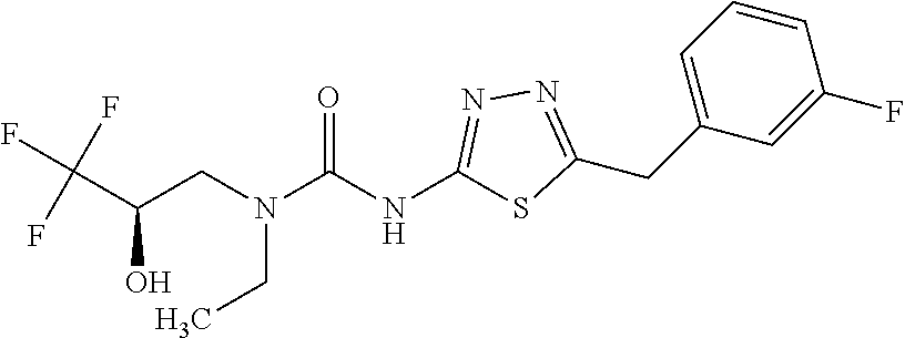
C(O)(CN(CC)C(NC1=NN=C(CC2=CC=CC(F)=C2)S1)=O)C(F)(F)F
